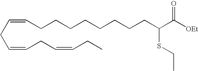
C(=CCCCCCCCCC(C([OEt])=O)SCC)CC=CCC=CCC
